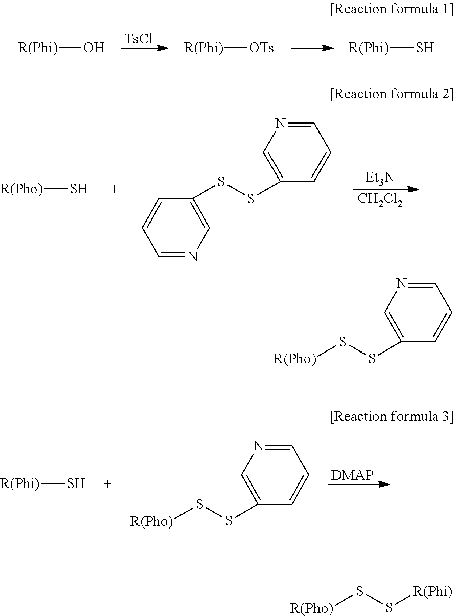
[Et3N].[CH2Cl2].[R(Pho)]S.C1=NC=C(SSC2=CN=CC=C2)C=C1.[DMAP].[R(Phi)]S.[R(Pho)]SSC1=CN=CC=C1.[TsCl].[R(Phi)]O.[R(Phi)][OTs].[R(Phi)]S.[R(Pho)]SSC1=CN=CC=C1.[R(Pho)]SS[R(Phi)]
